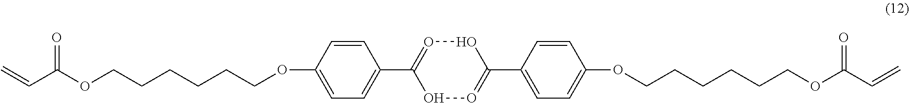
C1=CC(OCCCCCCOC(=O)C=C)=CC=C1C1=OOC(C2=CC=C(OCCCCCCOC(=O)C=C)C=C2)=OO1
